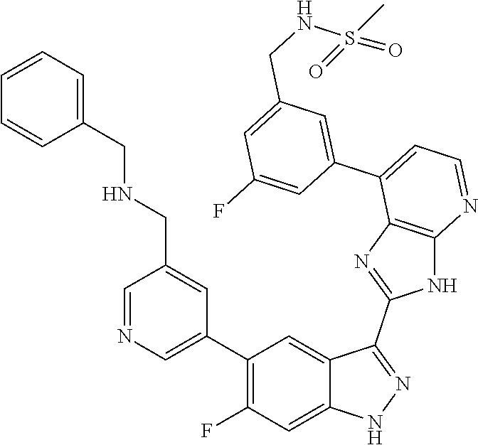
C1=NC=C(C2=C(F)C=C3C(=C2)C(C2=NC4=C(N2)N=CC=C4C2=CC(CNS(=O)(C)=O)=CC(F)=C2)=NN3)C=C1CNCC1=CC=CC=C1
